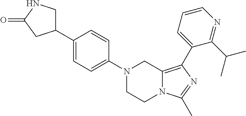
N1(C2=CC=C(C3CNC(=O)C3)C=C2)CCN2C(=C(C3=CC=CN=C3C(C)C)N=C2C)C1
